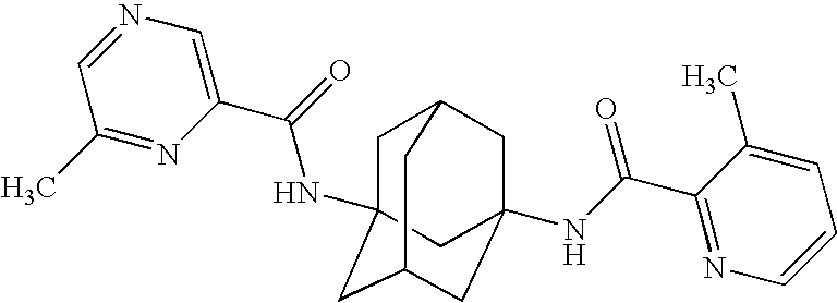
C1C2(NC(C3=CN=CC(C)=N3)=O)CC3CC(NC(C4=NC=CC=C4C)=O)(CC1C3)C2
